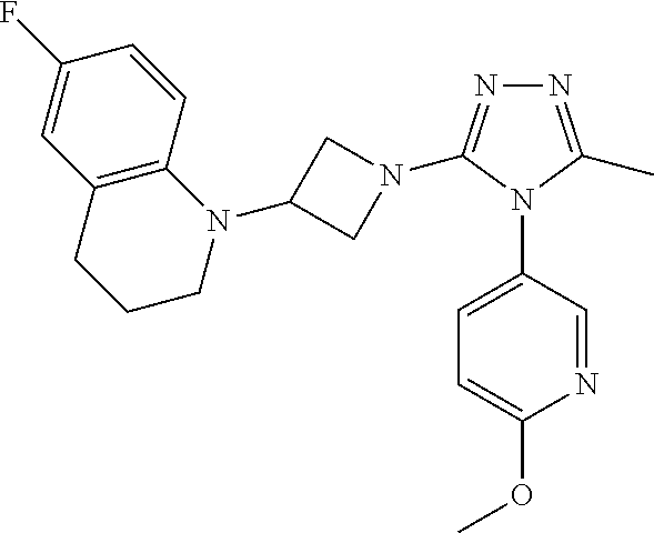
N1=C(C)N(C2=CC=C(OC)N=C2)C(N2CC(N3C4=C(CCC3)C=C(F)C=C4)C2)=N1
